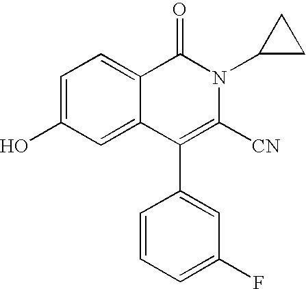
C1=C(O)C=C2C(=C1)C(=O)N(C1CC1)C([CN])=C2C1=CC(F)=CC=C1
